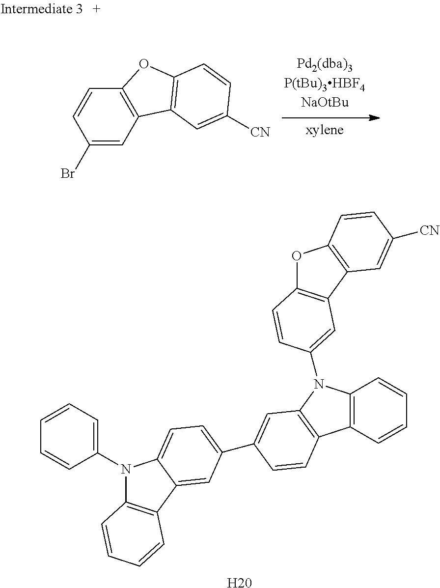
C1(Br)=CC2=C(C=C1)OC1=C2C=C([CN])C=C1.N1(C2=CC=CC=C2)C2=C(C3=CC(C4=CC5=C(C6=C(C=CC=C6)N5C5=CC6=C(OC7=C6C=C([CN])C=C7)C=C5)C=C4)=CC=C13)C=CC=C2.[H20]
